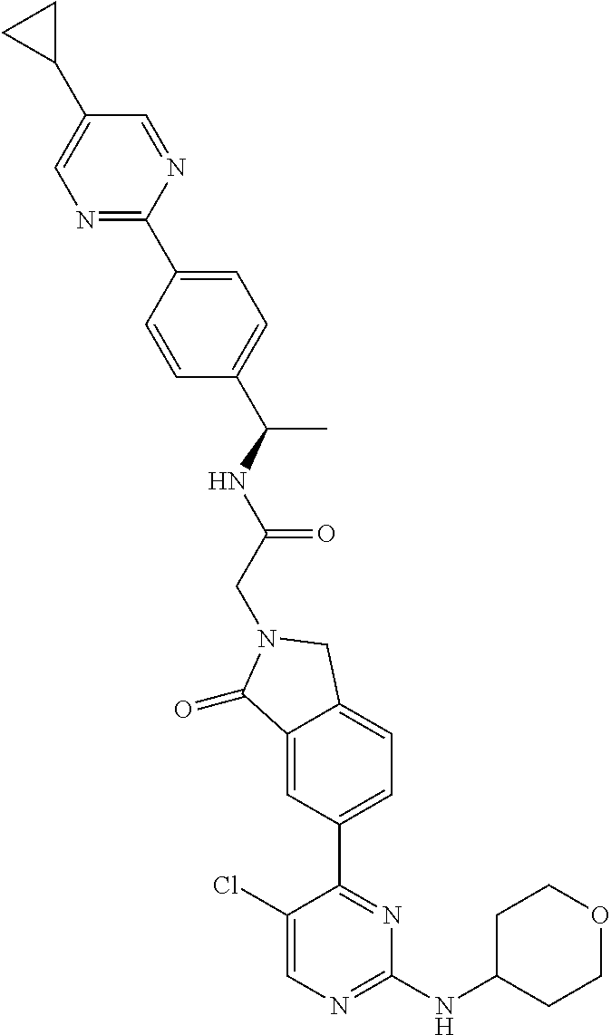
C1(=O)C2=CC(C3=NC(NC4CCOCC4)=NC=C3Cl)=CC=C2CN1CC(NC(C)C1=CC=C(C2=NC=C(C3CC3)C=N2)C=C1)=O
